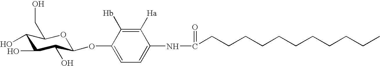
C1([Hb])=C([Ha])C(NC(=O)CCCCCCCCCCC)=CC=C1OC1C(O)C(O)C(O)C(CO)O1
